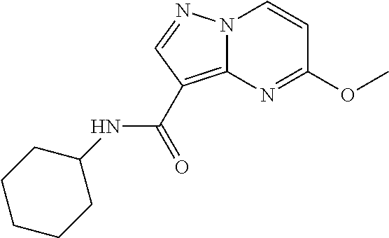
O(C1=NC2=C(C(NC3CCCCC3)=O)C=NN2C=C1)C
